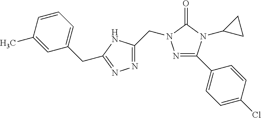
N1=C(C2=CC=C(Cl)C=C2)N(C2CC2)C(=O)N1CC1=NN=C(CC2=CC=CC(C)=C2)N1
